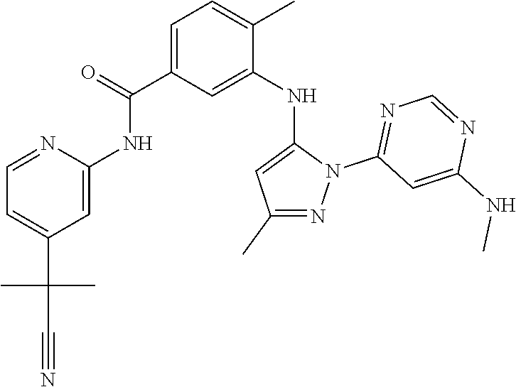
C1=NC(NC(C2=CC=C(C)C(NC3=CC(C)=NN3C3=NC=NC(NC)=C3)=C2)=O)=CC(C(C)(C)C#N)=C1
